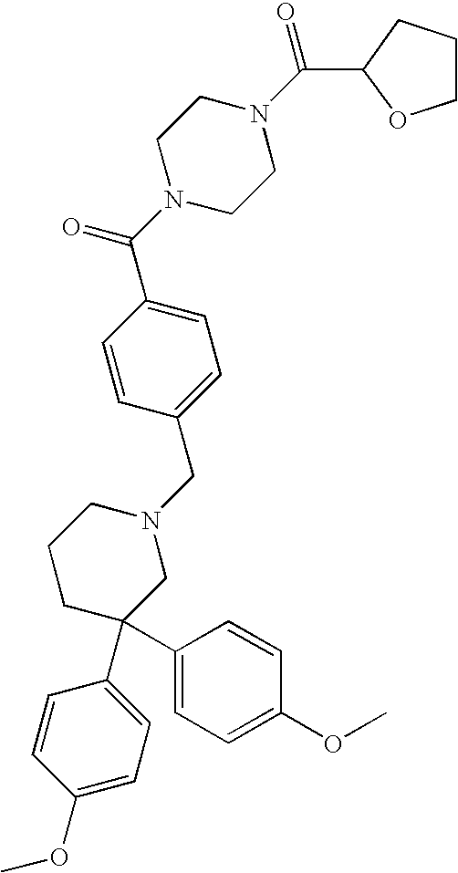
C1=C(C(N2CCN(C(C3OCCC3)=O)CC2)=O)C=CC(CN2CCCC(C3=CC=C(OC)C=C3)(C3=CC=C(OC)C=C3)C2)=C1
